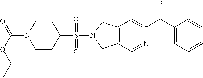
C12=C(C=NC(C(C3=CC=CC=C3)=O)=C1)CN(S(C1CCN(C(=O)OCC)CC1)(=O)=O)C2
